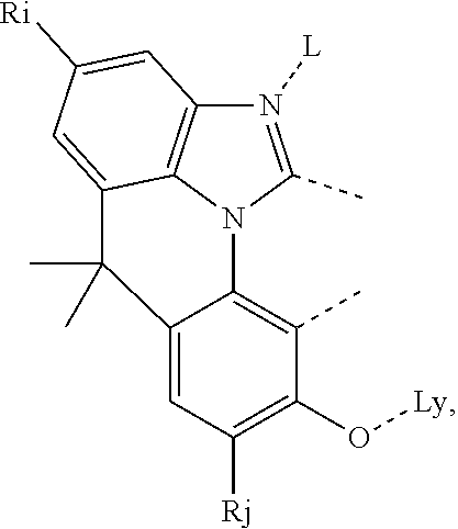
C12=CC([Rj])=C(O[Ly])C(C)=C1N1C(C)=N([L])C3=C1C(=CC([Ri])=C3)C2(C)C
